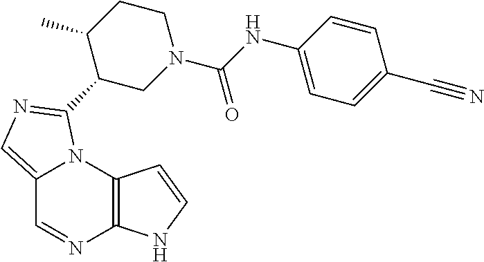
C12=CN=C(C3CN(C(NC4=CC=C(C#N)C=C4)=O)CCC3C)N1C1=C(N=C2)NC=C1
